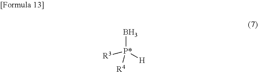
B[P*]([R3])([R4])[H]
